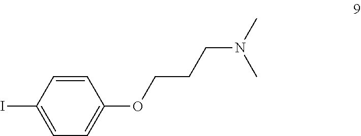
C1=CC(I)=CC=C1OCCCN(C)C
